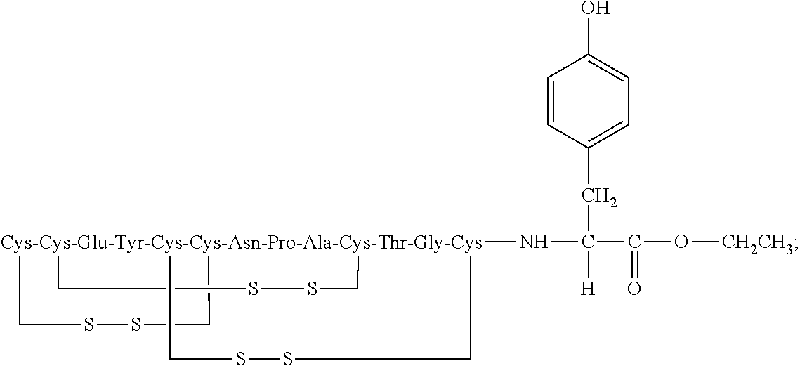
[Cys-Cys-Glu-Tyr-Cys-Cys-Asn-Pro-Ala-Cys-Thr-Gly-Cys]123(NC([H])(CC4=CC=C(O)C=C4)C(=O)O[CH2CH3])(CSSC1)(CSSC2)CSSC3
